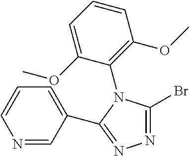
N1=C(Br)N(C2=C(OC)C=CC=C2OC)C(C2=CC=CN=C2)=N1
